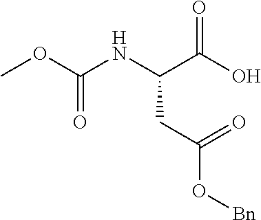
COC(=O)NC(C(O)=O)CC(=O)O[Bn]
